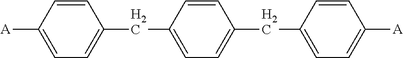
C(C1=CC=C(CC2=CC=C([A])C=C2)C=C1)C1=CC=C([A])C=C1
